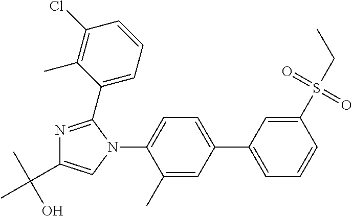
C1(C2=CC=CC(S(CC)(=O)=O)=C2)=CC=C(N2C=C(C(C)(O)C)N=C2C2=CC=CC(Cl)=C2C)C(C)=C1
